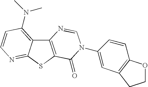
C12=C(SC3=NC=CC(N(C)C)=C13)C(=O)N(C1=CC3=C(C=C1)OCC3)C=N2
